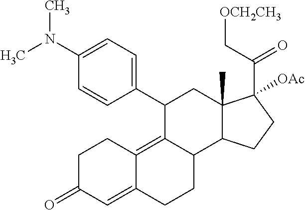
C1=C(N(C)C)C=CC(C2C3=C4C(=CC(=O)CC4)CCC3C3C(C)(C2)C(C(C[OCH2CH3])=O)([OAc])CC3)=C1
